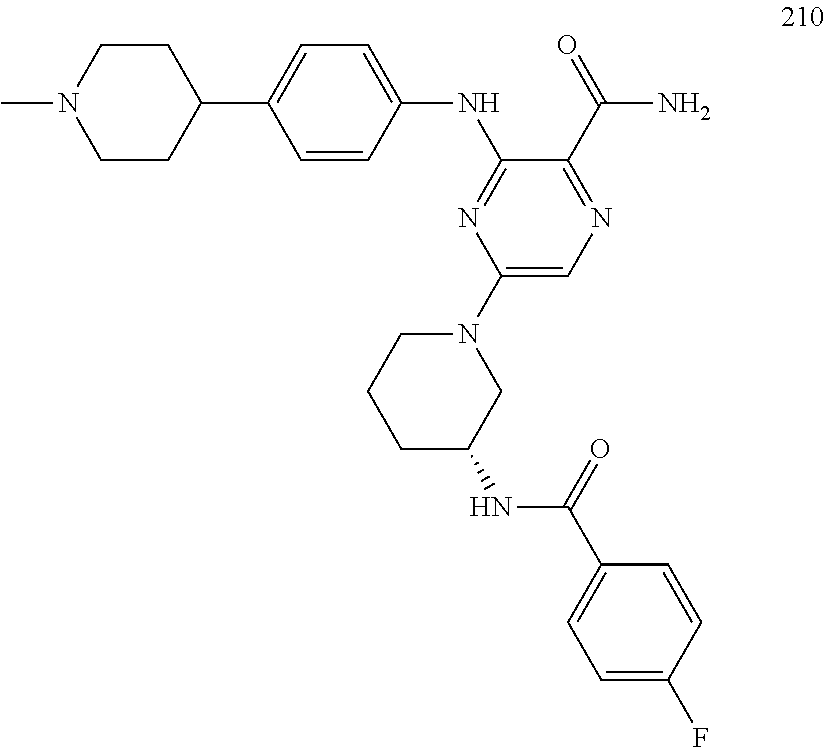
N(C1=NC(N2CCCC(NC(C3=CC=C(F)C=C3)=O)C2)=CN=C1C(=O)N)C1=CC=C(C2CCN(C)CC2)C=C1
